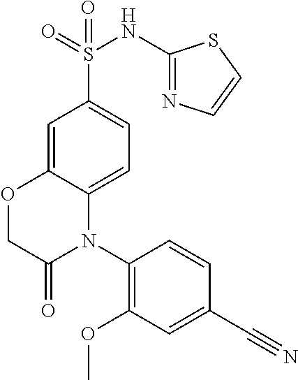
O=S(=O)(NC1=NC=CS1)C1=CC=C2C(=C1)OCC(=O)N2C1=C(OC)C=C(C#N)C=C1
